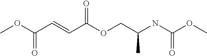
COC(NC(COC(C=CC(OC)=O)=O)C)=O
